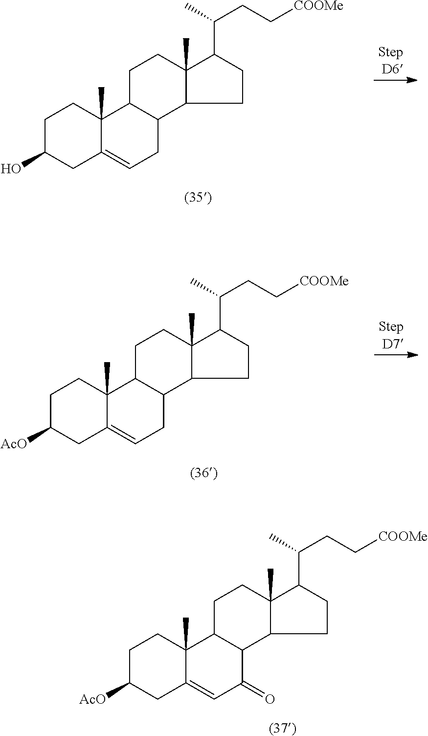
C1C(O)CC2=CCC3C(C2(C)C1)CCC1(C)C3CCC1C(C)CC[COOMe].C1C([AcO])CC2=CCC3C(C2(C)C1)CCC1(C)C3CCC1C(C)CC[COOMe].C1C([AcO])CC2=CC(=O)C3C(C2(C)C1)CCC1(C)C3CCC1C(C)CC[COOMe]
